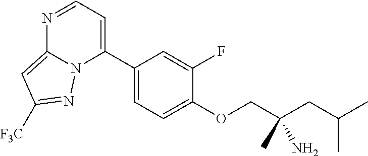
N1=CC=C(C2=CC=C(OCC(CC(C)C)(C)N)C(F)=C2)N2C1=CC([F3C])=N2
